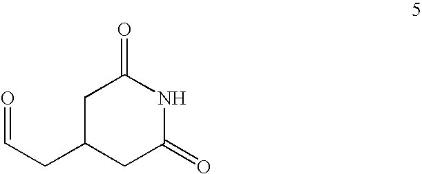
C1C(CC=O)CC(=O)NC1=O
